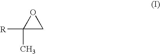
C1([R])(C)CO1
